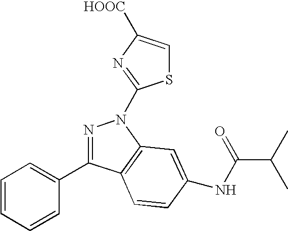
N1=C(C2=CC=CC=C2)C2=C(N1C1=NC([HOOC])=CS1)C=C(NC(C(C)C)=O)C=C2
